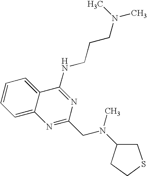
C1=C2C(=CC=C1)C(NCCCN(C)C)=NC(CN(C)C1CSCC1)=N2
